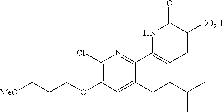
[MeO]CCCOC1=C(Cl)N=C2C(=C1)CC(C(C)C)C1=C2NC(=O)C([CO2H])=C1
